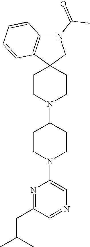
C1CN(C2CCN(C3=CN=CC(CC(C)C)=N3)CC2)CCC12CN(C(C)=O)C1=C2C=CC=C1
